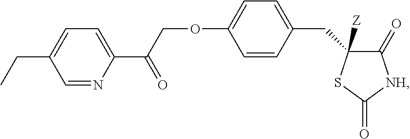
C1=CC(CC2([Z])C(=O)[NH]C(=O)S2)=CC=C1OCC(C1=CC=C(CC)C=N1)=O
